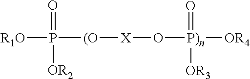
[R1O]P(=O)([OR2])[(O][X]O[P)n]([OR4])(=O)[OR3]
